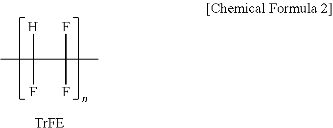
CC(C(C)(F)F)([H])F.[TrFE]
